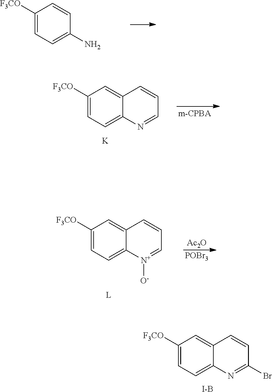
C1([F3CO])=CC=C2C(=C1)C=CC(Br)=N2.[I-B].C1([F3CO])=CC=C(N)C=C1.C1([F3CO])=CC=C2C(=C1)C=CC=N2.[K].[Ac2O].[POBr3].C1([F3CO])=CC=C2C(=C1)C=CC=[N+]2[O-]
